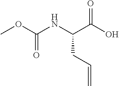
COC(=O)NC(C(=O)O)CC=C
